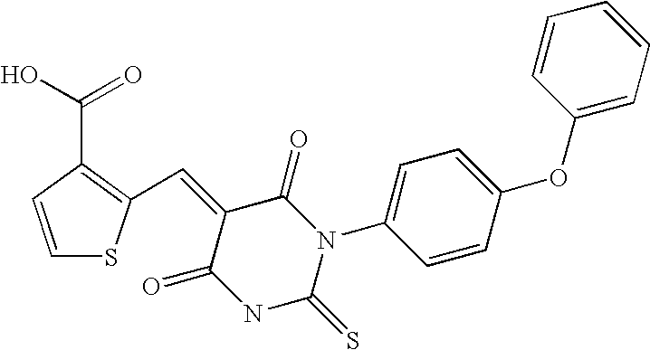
N1C(=S)N(C2=CC=C(OC3=CC=CC=C3)C=C2)C(=O)C(=CC2=C(C(O)=O)C=CS2)C1=O
